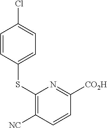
S(C1=C([NC])C=CC([CO2H])=N1)C1=CC=C(Cl)C=C1
